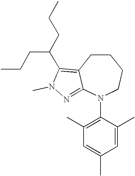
N1(C2=C(C)C=C(C)C=C2C)CCCCC2=C(C(CCC)CCC)N(C)N=C12
